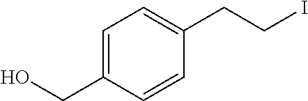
C1=C(CO)C=CC(CCI)=C1
